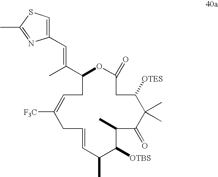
C1=C([F3C])CC=CC(C)C([OTBS])C(C)C(=O)C(C)(C)C([OTES])CC(=O)OC(C(C)=CC2=CSC(C)=N2)C1
